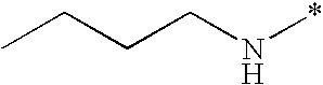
C(CN*)CC
